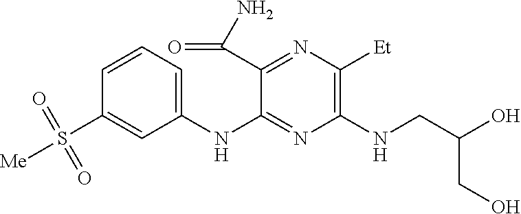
C1(NC2=NC(NCC(O)CO)=C([Et])N=C2C(N)=O)=CC=CC(S([Me])(=O)=O)=C1
